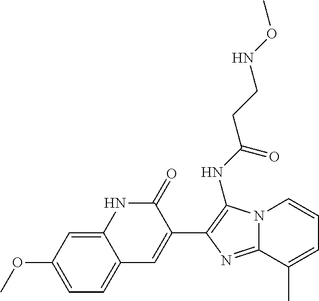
C1=C(OC)C=C2C(=C1)C=C(C1=C(NC(CCNOC)=O)N3C(=N1)C(C)=CC=C3)C(=O)N2
